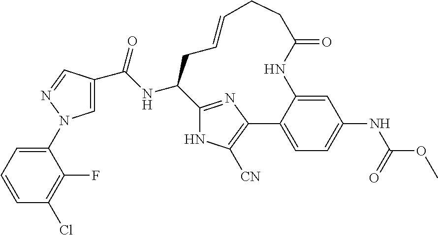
C1=C(C(NC2C3=NC(=C([CN])N3)C3=CC=C(NC(OC)=O)C=C3NC(=O)CCC=CC2)=O)C=NN1C1=CC=CC(Cl)=C1F
